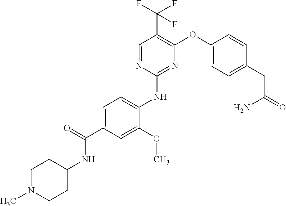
C1=C(C(=O)NC2CCN(C)CC2)C=C(OC)C(NC2=NC(OC3=CC=C(CC(=O)N)C=C3)=C(C(F)(F)F)C=N2)=C1
